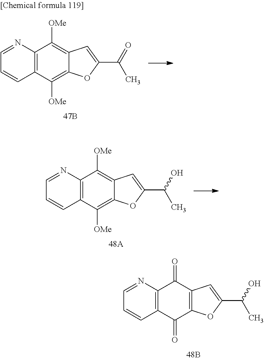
C12=C(C([OMe])=C3C(=C1[OMe])C=C(C(O)C)O3)C=CC=N2.C12=C(C(=O)C3=C(C1=O)C=C(C(O)C)O3)C=CC=N2.C12=C(C([OMe])=C3C(=C1[OMe])C=C(C(=O)C)O3)C=CC=N2
